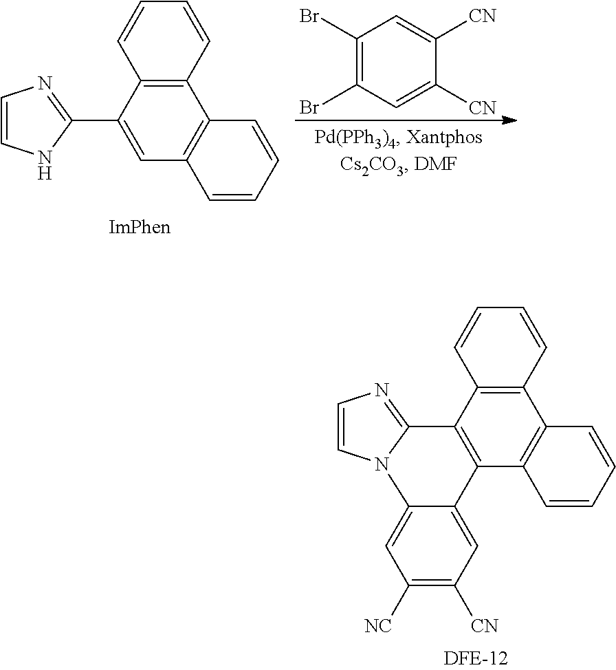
C1=CNC(C2=CC3=C(C4=C2C=CC=C4)C=CC=C3)=N1.C1(Br)=C(Br)C=C([CN])C([CN])=C1.C1=CN2C(=N1)C1=C(C3=C(C4=C1C=CC=C4)C=CC=C3)C1=CC([CN])=C([NC])C=C21
